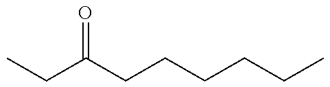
CCC(CCCCCC)=O
